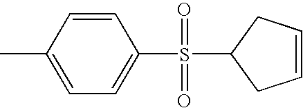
C1=C(C)C=CC(S(=O)(=O)C2CC=CC2)=C1
